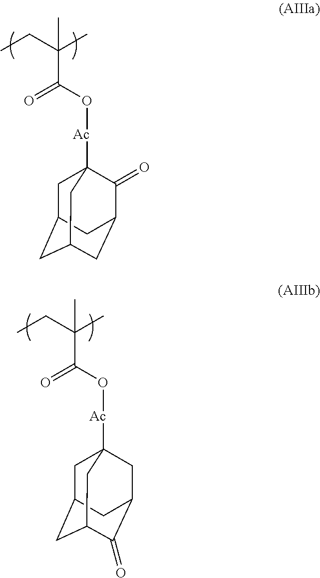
CCC(C)(C(O[Ac]C12CC3CC(CC(C1=O)C3)C2)=O)C.CCC(C)(C(O[Ac]C12CC3CC(C(=O)C(C1)C3)C2)=O)C
